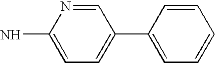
C1=NC(N)=CC=C1C1=CC=CC=C1
